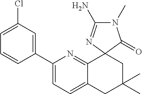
C1(C2=CC(Cl)=CC=C2)=CC=C2C(=N1)C1(CC(C)(C)C2)C(=O)N(C)C(N)=N1
